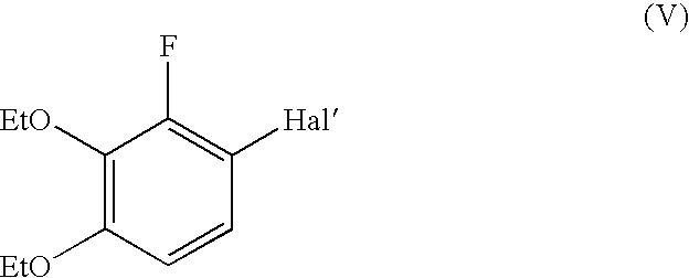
C1([EtO])=C([EtO])C=CC([Hal])=C1F
